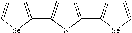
C1=C(C2=CC=C(C3=CC=C[Se]3)S2)[Se]C=C1
